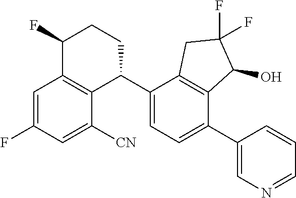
C1=C(F)C=C([CN])C2=C1C(F)CCC2C1=CC=C(C2=CN=CC=C2)C2=C1CC(F)(F)C2O
